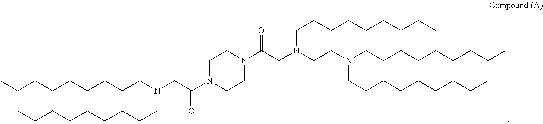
C(CCCN(CC(N1CCN(C(=O)CN(CCCCCCCCC)CCN(CCCCCCCCC)CCCCCCCCC)CC1)=O)CCCCCCCCC)CCCCC
